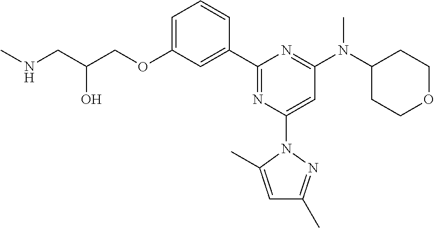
C1=C(OCC(CNC)O)C=C(C2=NC(N3C(C)=CC(C)=N3)=CC(N(C3CCOCC3)C)=N2)C=C1
